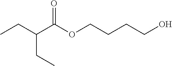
C(C(OCCCCO)=O)(CC)CC
